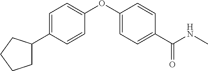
C1=C(C2CCCC2)C=CC(OC2=CC=C(C(NC)=O)C=C2)=C1
